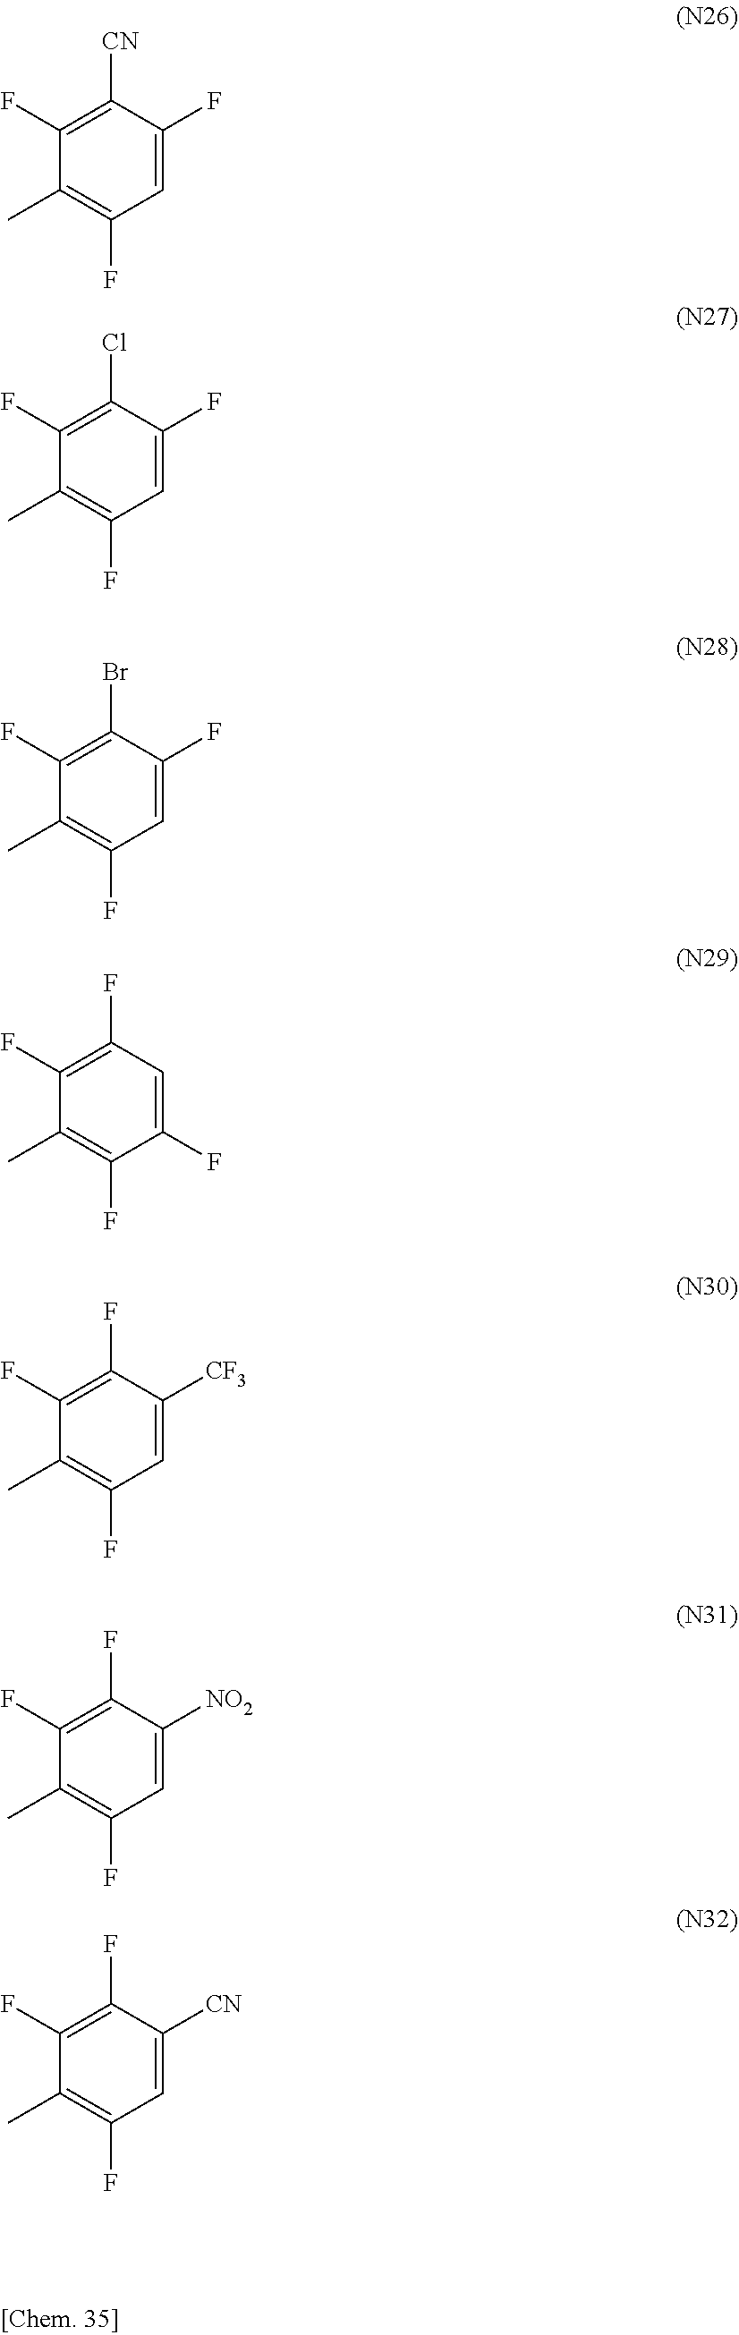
C1(F)=C([CN])C(F)=CC(F)=C1C.C1(F)=C(Cl)C(F)=CC(F)=C1C.C1(F)=C(Br)C(F)=CC(F)=C1C.C1(F)=C(F)C=C(F)C(F)=C1C.C1(F)=C(F)C([CF3])=CC(F)=C1C.C1(F)=C(F)C([NO2])=CC(F)=C1C.C1(F)=C(F)C([CN])=CC(F)=C1C
